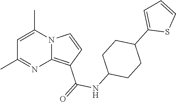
C1(C)=NC2=C(C(=O)NC3CCC(C4=CC=CS4)CC3)C=CN2C(C)=C1
